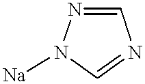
C1=NN([Na])C=N1
